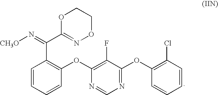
C1=CC=CC(OC2=C(F)C(OC3=C(Cl)C=CC=C3)=NC=N2)=C1C(=N[CH3O])C1=NOCCO1
